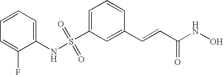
N(S(C1=CC=CC(C=CC(NO)=O)=C1)(=O)=O)C1=CC=CC=C1F
